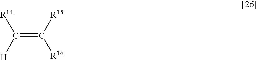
C(=C([R15])[R16])([H])[R14]
